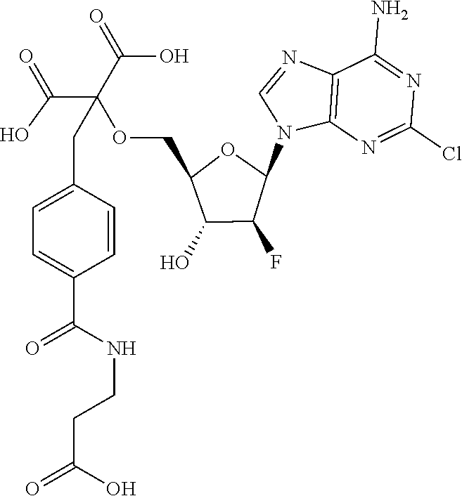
C12=C(N=C(Cl)N=C1N)N(C1OC(COC(C(=O)O)(C(=O)O)CC3=CC=C(C(=O)NCCC(=O)O)C=C3)C(O)C1F)C=N2
